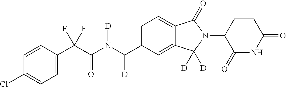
C1=CC(C(C(N(C(C2=CC=C3C(=C2)C([D])([D])N(C2C(=O)NC(=O)CC2)C3=O)[D])[D])=O)(F)F)=CC=C1Cl
